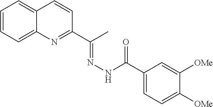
C12=CC=CC=C1N=C(C(C)=NNC(=O)C1=CC=C([OMe])C([OMe])=C1)C=C2
